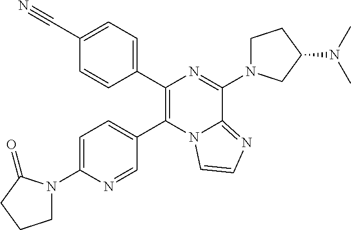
C1(C#N)=CC=C(C2=C(C3=CC=C(N4CCCC4=O)N=C3)N3C(=NC=C3)C(N3CCC(N(C)C)C3)=N2)C=C1
